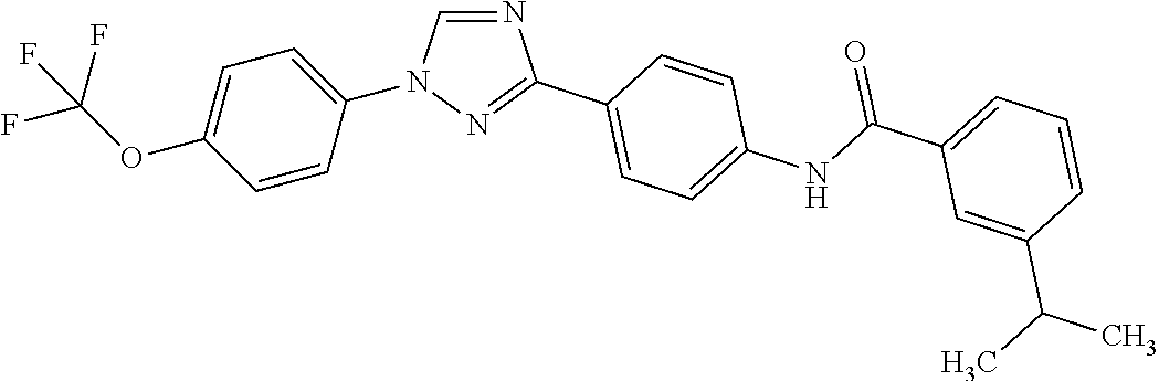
C1=CC(N2C=NC(C3=CC=C(NC(C4=CC=CC(C(C)C)=C4)=O)C=C3)=N2)=CC=C1OC(F)(F)F
